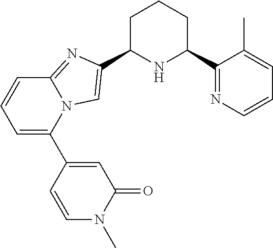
C1C(C2=CN3C(=N2)C=CC=C3C2=CC(=O)N(C)C=C2)NC(C2=NC=CC=C2C)CC1
